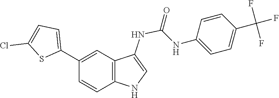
C1(C2=CC3=C(NC=C3NC(NC3=CC=C(C(F)(F)F)C=C3)=O)C=C2)=CC=C(Cl)S1
